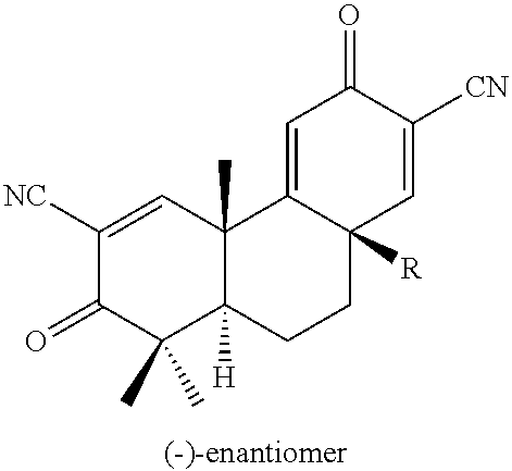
[(-)-enantiomer].C1([NC])=CC2(C)C([H])(C(C)(C)C1=O)CCC1([R])C2=CC(=O)C([CN])=C1
